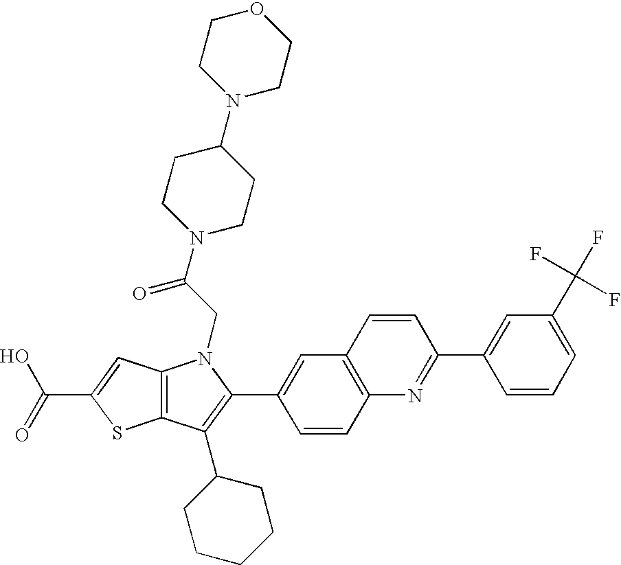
C(C1=CC2=C(S1)C(C1CCCCC1)=C(C1=CC3=C(C=C1)N=C(C1=CC(C(F)(F)F)=CC=C1)C=C3)N2CC(N1CCC(N2CCOCC2)CC1)=O)(=O)O
